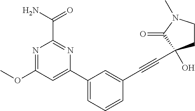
N1=C(OC)C=C(C2=CC=CC(C#CC3(O)CCN(C)C3=O)=C2)N=C1C(N)=O
